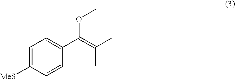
C1=C([MeS])C=CC(C(=C(C)C)OC)=C1
